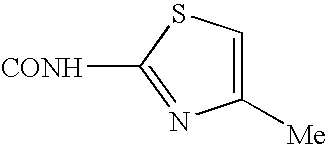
C1([Me])=CSC([CONH])=N1
